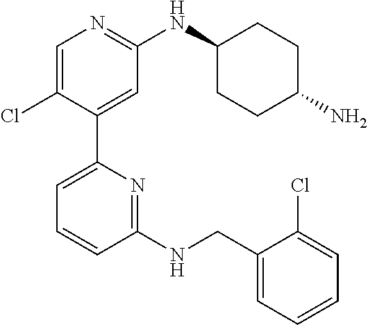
C1=C(Cl)C(C2=CC=CC(NCC3=CC=CC=C3Cl)=N2)=CC(NC2CCC(N)CC2)=N1
